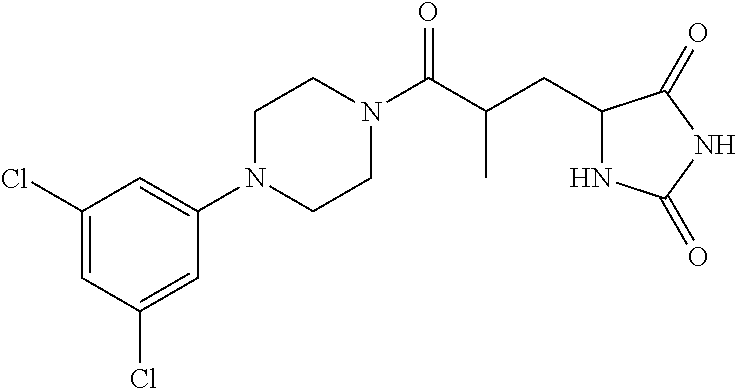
C1(CC(C(N2CCN(C3=CC(Cl)=CC(Cl)=C3)CC2)=O)C)NC(=O)NC1=O
